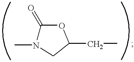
C1(=O)N(C)CC(CC)O1
